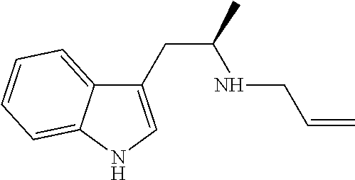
C12=CC=CC=C1C(CC(C)NCC=C)=CN2
